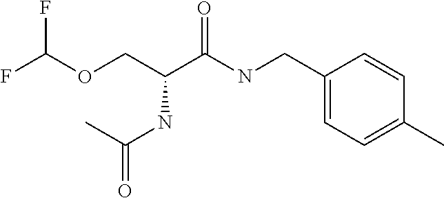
FC(OCC(C(NCC1=CC=C(C)C=C1)=O)NC(=O)C)F
